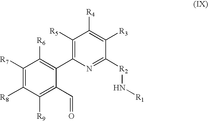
C1([R7])=C([R8])C([R9])=C(C=O)C(C2=C([R5])C([R4])=C([R3])C([R2]N[R1])=N2)=C1[R6]
